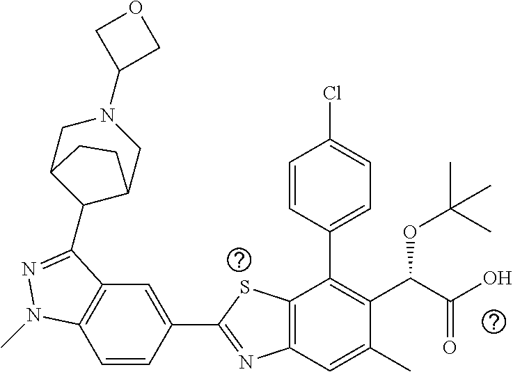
C1=CC(C2=NC3=C(S2)C(C2=CC=C(Cl)C=C2)=C(C(C(O)=O)OC(C)(C)C)C(C)=C3)=CC2=C1N(C)N=C2C1C2CN(C3COC3)CC1CC2
